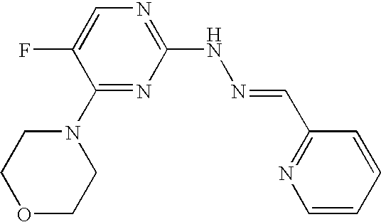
N1=C(NN=CC2=NC=CC=C2)N=C(N2CCOCC2)C(F)=C1
